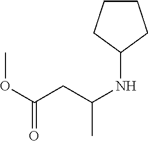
C1CCC(NC(C)CC(OC)=O)C1
